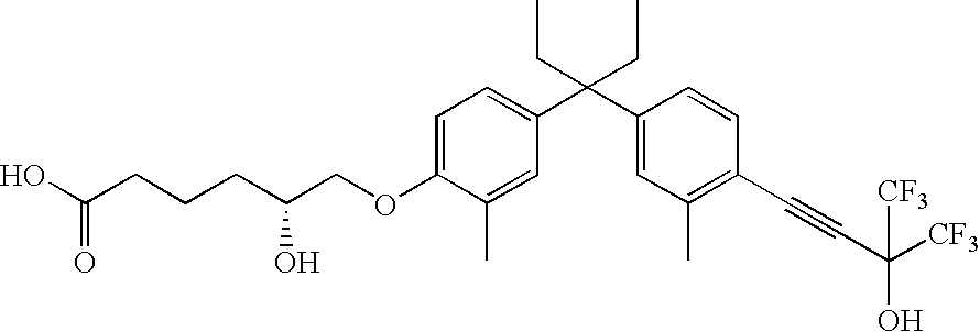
C1=C(OCC(O)CCCC(O)=O)C(C)=CC(C(C2=CC(C)=C(C#CC([CF3])(O)[CF3])C=C2)(CC)CC)=C1
